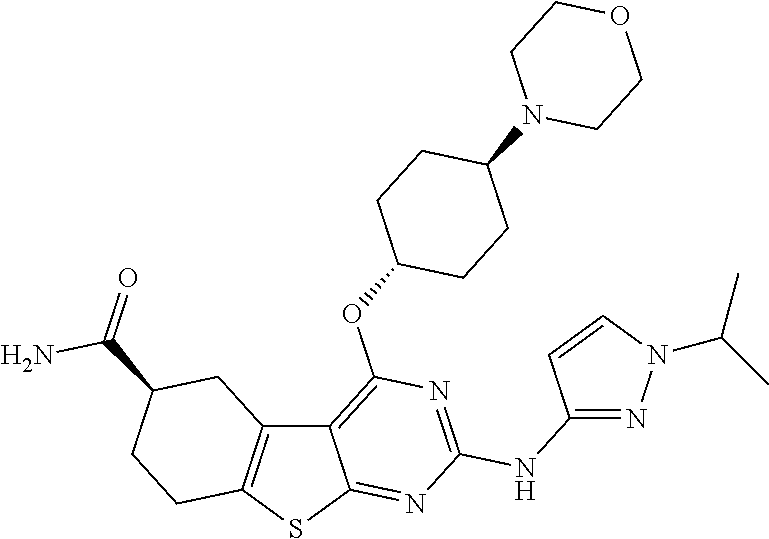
C12=C(SC3=NC(NC4=NN(C(C)C)C=C4)=NC(OC4CCC(N5CCOCC5)CC4)=C13)CCC(C(=O)N)C2
